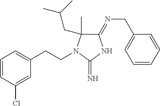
C1(=NCC2=CC=CC=C2)C(C)(CC(C)C)N(CCC2=CC=CC(Cl)=C2)C(=N)N1
